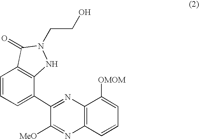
C1(C2=CC=CC3=C2NN(CCO)C3=O)=NC2=C(N=C1[MeO])C=CC=C2[OMOM]
